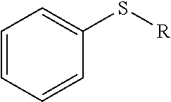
C1=CC(S[R])=CC=C1
